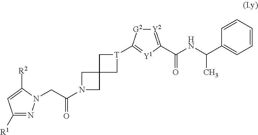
C1([R1])=NN(CC(N2CC3(C2)C[T](C2=[Y1]C(C(=O)NC(C4=CC=CC=C4)C)=[Y2][G2]2)C3)=O)C([R2])=C1
